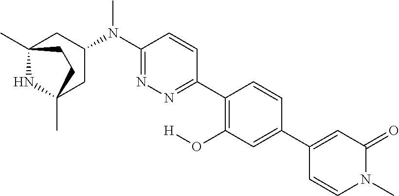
C12(C)NC(C)(CC(N(C3=NN=C(C4=C(O[H])C=C(C5=CC(=O)N(C)C=C5)C=C4)C=C3)C)C1)CC2
